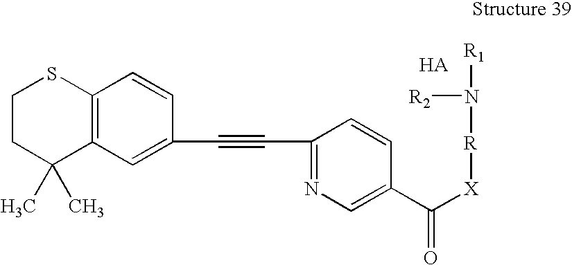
C12=C(C=C(C#CC3=NC=C(C([X][R]N([R1])[R2])=O)C=C3)C=C1)C(C)(C)CCS2
